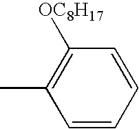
C1=CC=CC([OC8H17])=C1C
